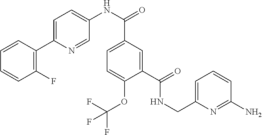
C1=CC=CC(F)=C1C1=CC=C(NC(C2=CC=C(OC(F)(F)F)C(C(=O)NCC3=CC=CC(N)=N3)=C2)=O)C=N1
